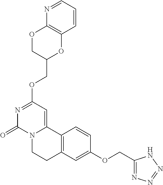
N1=C(OCC2OC3=C(OC2)N=CC=C3)C=C2N(C1=O)CCC1=C2C=CC(OCC2=NN=NN2)=C1
